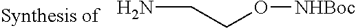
[NHBoc]OCCN
